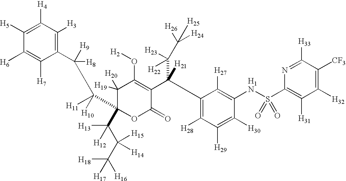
C1([H5])=C([H4])C([H3])=C(C([H9])([H8])C(C2(C([H13])([H12])C([H15])([H14])C([H16])([H17])[H18])OC(=O)C(C(C(C([H24])([H25])[H26])([H22])[H23])([H21])C3=C([H28])C([H29])=C([H30])C(NS(C4=C([H31])C([H32])=C([CF3])C([H33])=N4)(=O)=O)=C3[H27])=C(O[H2])C2([H20])[H19])([H11])C[H10])C([H7])=C1[H6]
